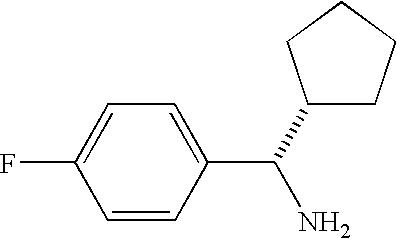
C1=CC(C(N)C2CCCC2)=CC=C1F
